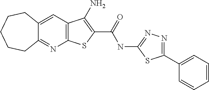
C12=NC3=C(C=C1CCCCC2)C(N)=C(C(=O)NC1=NN=C(C2=CC=CC=C2)S1)S3
